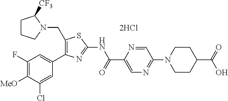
C1(F)=C([MeO])C(Cl)=CC(C2=C(CN3C([CF3])CCC3)SC(NC(C3=CN=C(N4CCC(C(=O)O)CC4)C=N3)=O)=N2)=C1.[2HCl]
